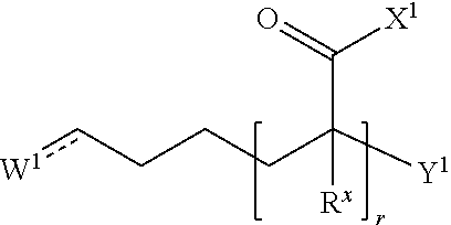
C(CC([Y1])(C(=O)[X1])[Rx])Cc[W1]
